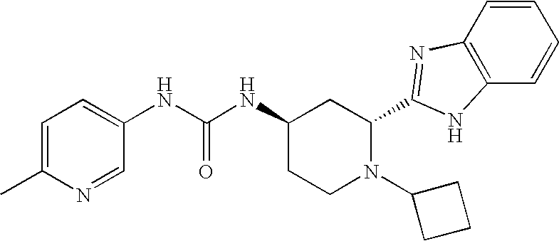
N(C(NC1CCN(C2CCC2)C(C2=NC3=C(C=CC=C3)N2)C1)=O)C1=CC=C(C)N=C1
